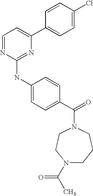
C1=NC(NC2=CC=C(C(=O)N3CCN(C(C)=O)CCC3)C=C2)=NC(C2=CC=C(Cl)C=C2)=C1
